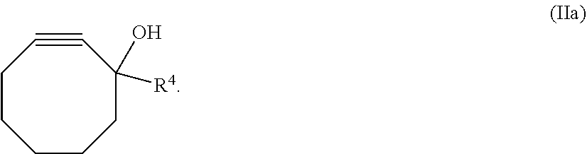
C1#CCCCCCC1([R4])O
